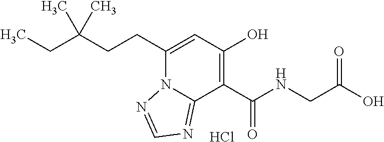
C(CCC1=CC(O)=C(C(NCC(O)=O)=O)C2=NC=NN12)(CC)(C)C.Cl
